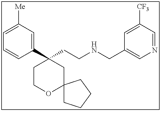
C1(C2(CCNCC3=CN=CC([CF3])=C3)CCOC3(C2)CCCC3)=CC([Me])=CC=C1
